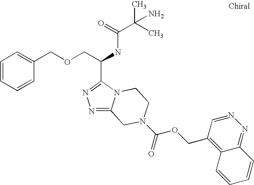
C1=CC=CC(COCC(NC(=O)C(C)(C)N)C2=NN=C3N2CCN(C(=O)OCC2=C4C(=NN=C2)C=CC=C4)C3)=C1
